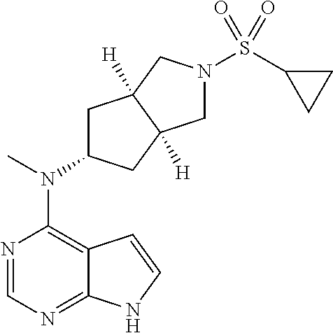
N1=CN=C2C(=C1N(C)C1CC3([H])C([H])(C1)CN(S(C1CC1)(=O)=O)C3)C=CN2
